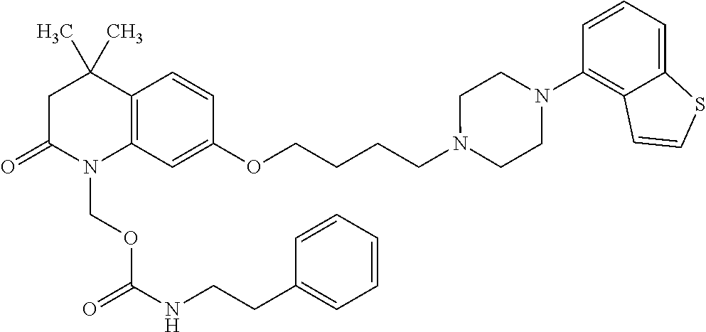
C1C(=O)N(COC(NCCC2=CC=CC=C2)=O)C2=C(C1(C)C)C=CC(OCCCCN1CCN(C3=C4C(=CC=C3)SC=C4)CC1)=C2
